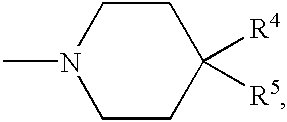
C1CN(C)CCC1([R4])[R5]
